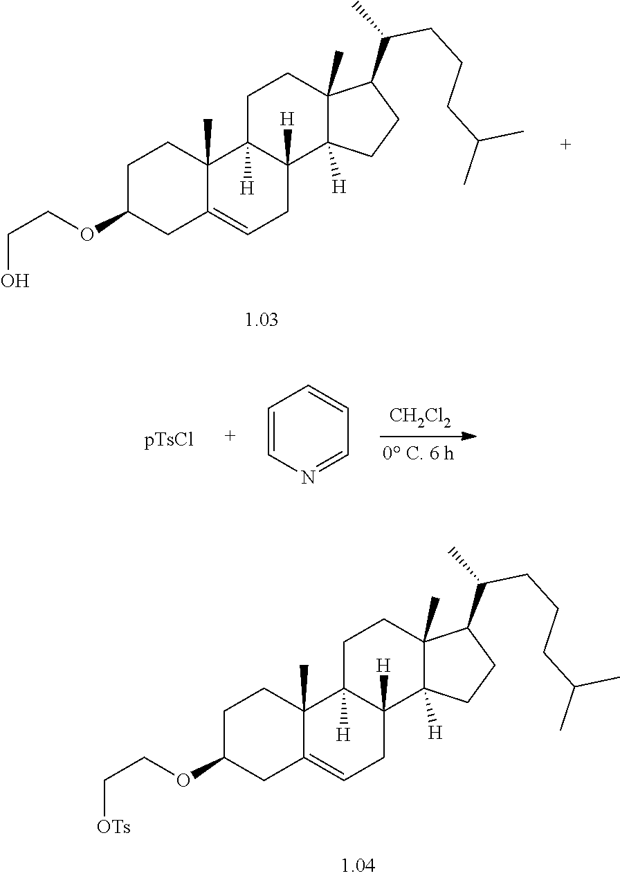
C1C(OCCO)CC2=CCC3([H])C([H])(C2(C)C1)CCC1(C)C3([H])CCC1C(C)CCCC(C)C.[CH2Cl2].[pTsCl].C1=CN=CC=C1.C1C(OCC[OTs])CC2=CCC3([H])C([H])(C2(C)C1)CCC1(C)C3([H])CCC1C(C)CCCC(C)C
